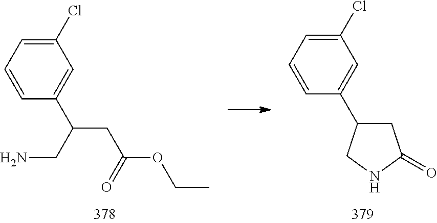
C1=C(C(CC(OCC)=O)CN)C=CC=C1Cl.C1=C(C2CC(=O)NC2)C=CC=C1Cl
